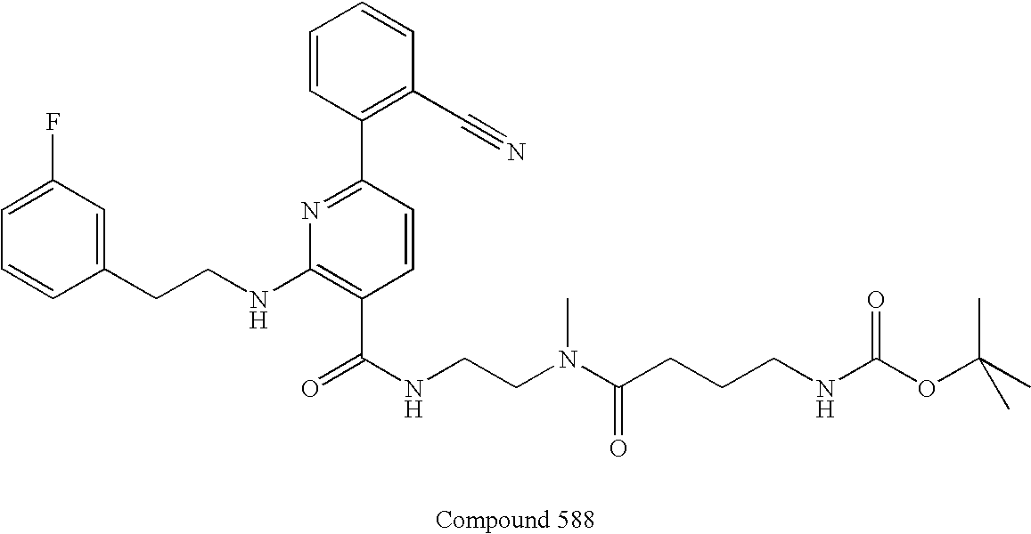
C1=CC(CCNC2=C(C(NCCN(C(CCCNC(OC(C)(C)C)=O)=O)C)=O)C=CC(C3=C(C#N)C=CC=C3)=N2)=CC(F)=C1
